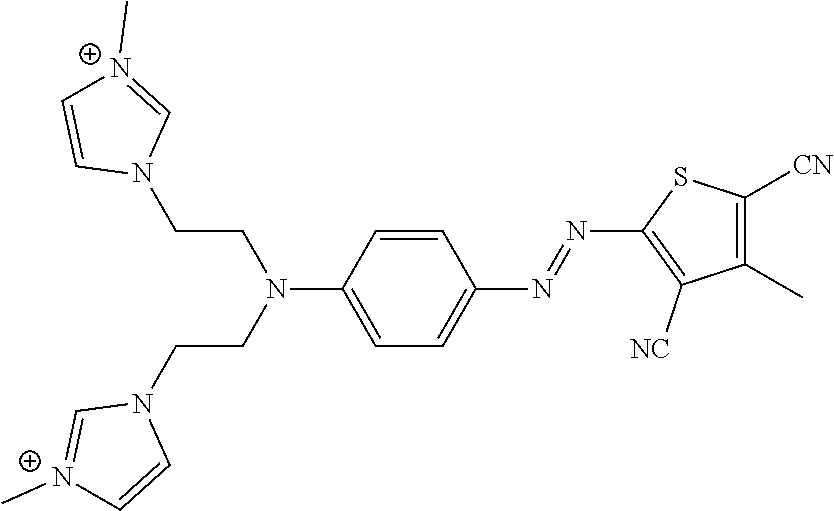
C1=CC(N(CCN2C=[N+](C)C=C2)CCN2C=[N+](C)C=C2)=CC=C1N=NC1=C([NC])C(C)=C([CN])S1
